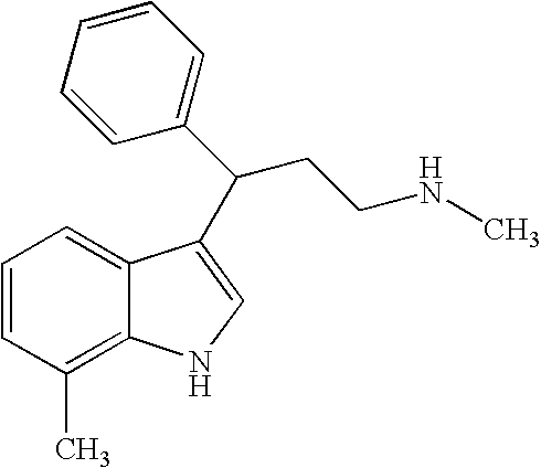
C1=CC(C)=C2C(=C1)C(C(CCNC)C1=CC=CC=C1)=CN2
